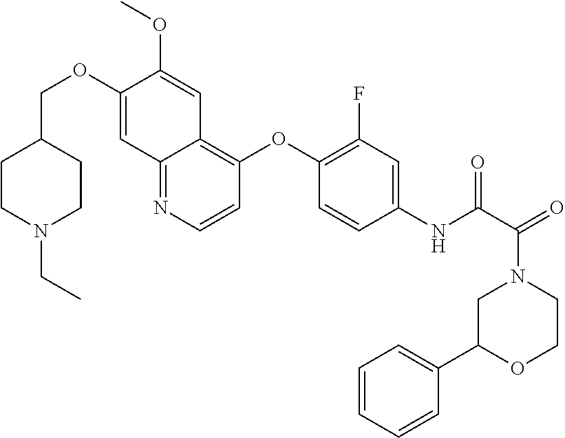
C1CN(CC)CCC1COC1=CC2=NC=CC(OC3=C(F)C=C(NC(C(=O)N4CC(C5=CC=CC=C5)OCC4)=O)C=C3)=C2C=C1OC
